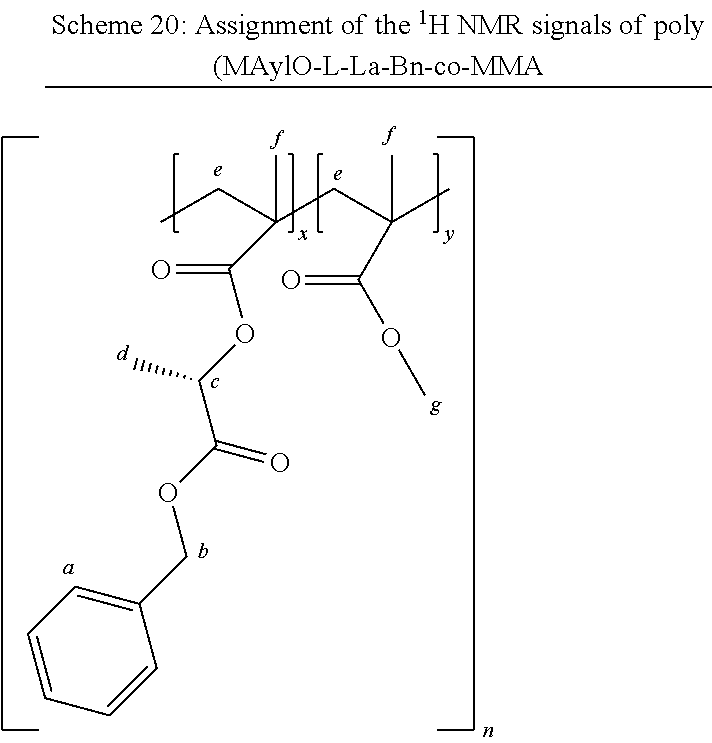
CCC(CC(C)(C)C(OC)=O)(C)C(OC(C(OCC1=CC=CC=C1)=O)C)=O
